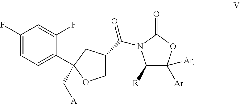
C1([R])C([Ar])([Ar])OC(=O)N1C(=O)C1COC(C2=CC=C(F)C=C2F)(C[A])C1
